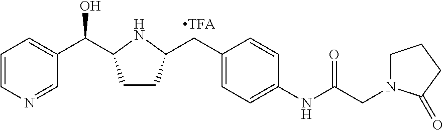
C1=CN=CC(C(O)C2CCC(CC3=CC=C(NC(=O)CN4CCCC4=O)C=C3)N2)=C1
